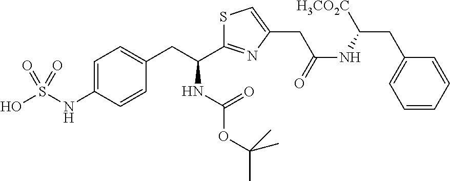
C1=C(NS(O)(=O)=O)C=CC(CC(NC(=O)OC(C)(C)C)C2=NC(CC(NC(CC3=CC=CC=C3)[H3CO2C])=O)=CS2)=C1
